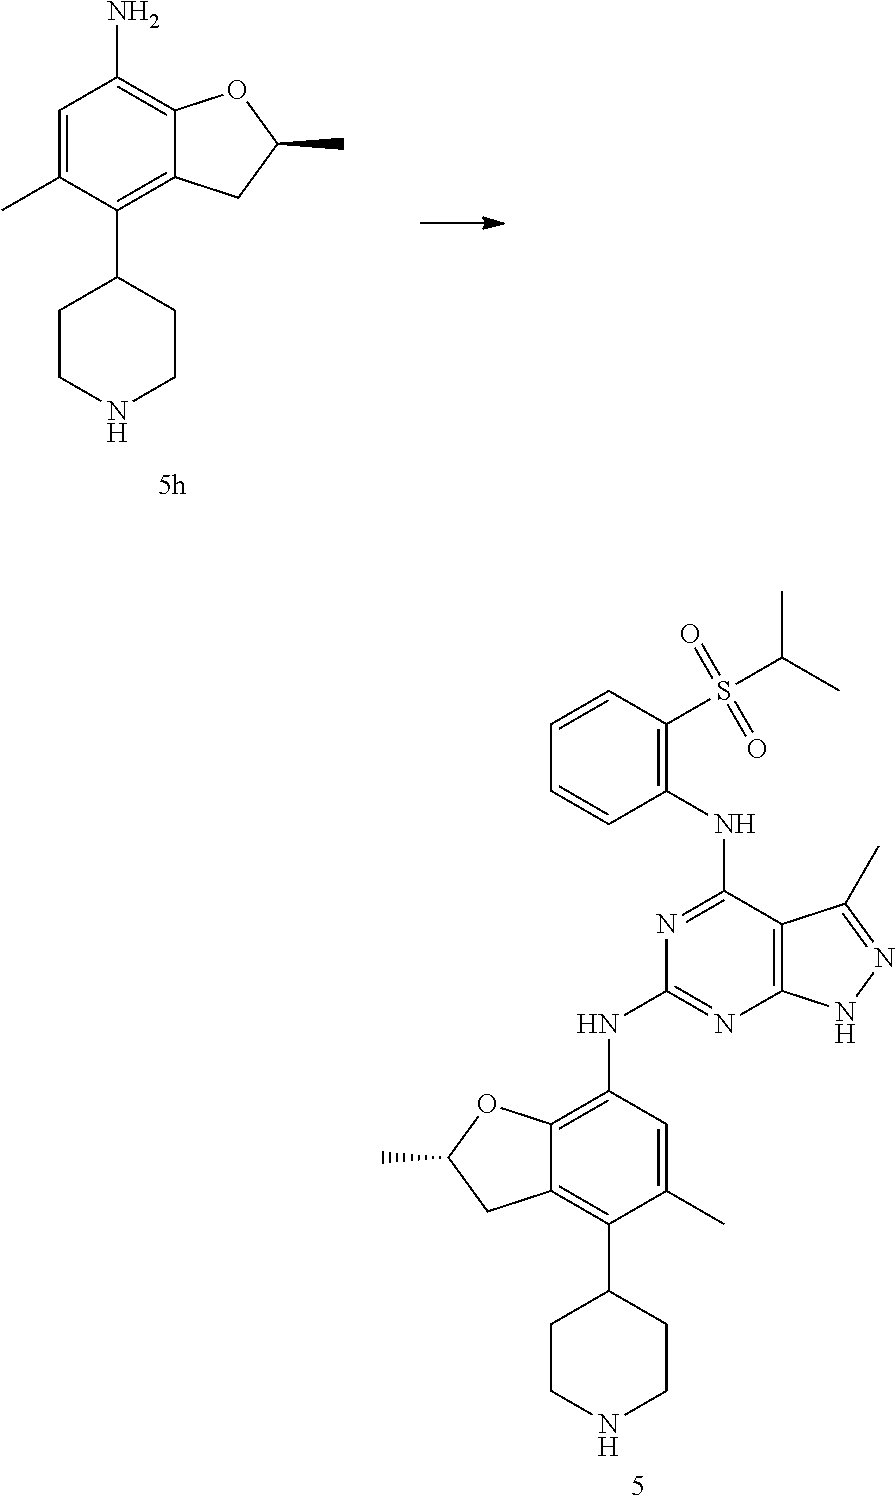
C12=C(NC3=NC4=C(C(NC5=C(S(C(C)C)(=O)=O)C=CC=C5)=N3)C(C)=NN4)C=C(C)C(C3CCNCC3)=C1CC(C)O2.C1=C(C)C(C2CCNCC2)=C2C(=C1N)OC(C)C2
